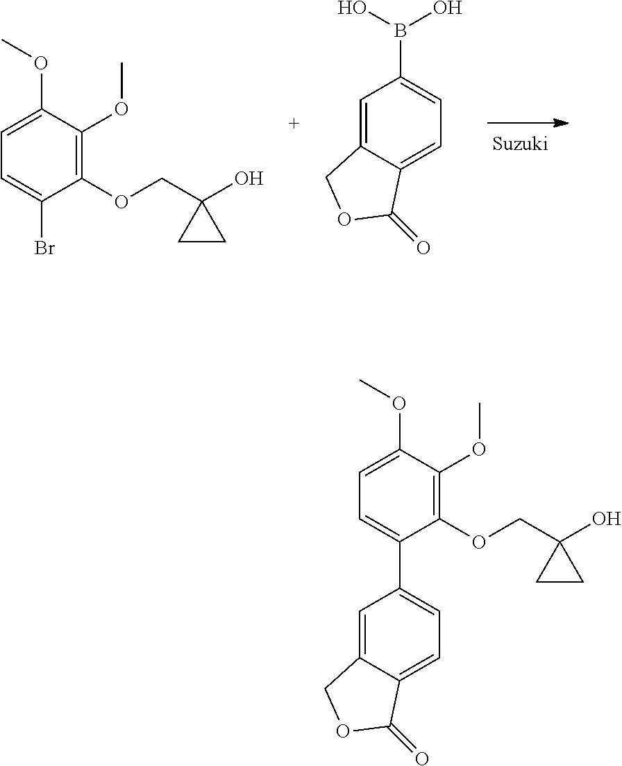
C1=C(C2=CC=C3C(=C2)COC3=O)C(OCC2(O)CC2)=C(OC)C(OC)=C1.C1=C(Br)C(OCC2(O)CC2)=C(OC)C(OC)=C1.C1=C2C(=CC=C1B(O)O)C(=O)OC2
